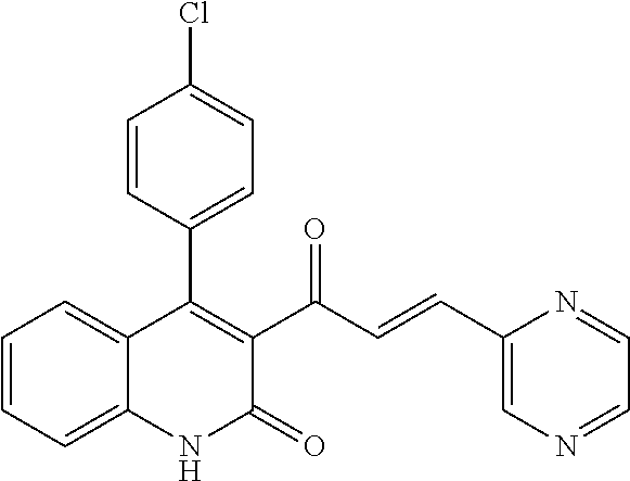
C1=CC(C2=C(C(C=CC3=CN=CC=N3)=O)C(=O)NC3=CC=CC=C23)=CC=C1Cl
